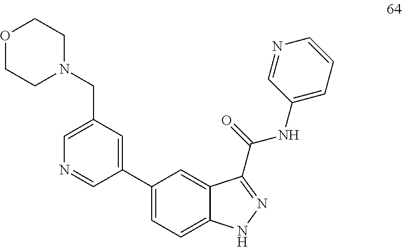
O1CCN(CC2=CN=CC(C3=CC=C4C(=C3)C(C(NC3=CC=CN=C3)=O)=NN4)=C2)CC1
